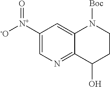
C1([N+]([-O])=O)=CN=C2C(=C1)N([Boc])CCC2O
